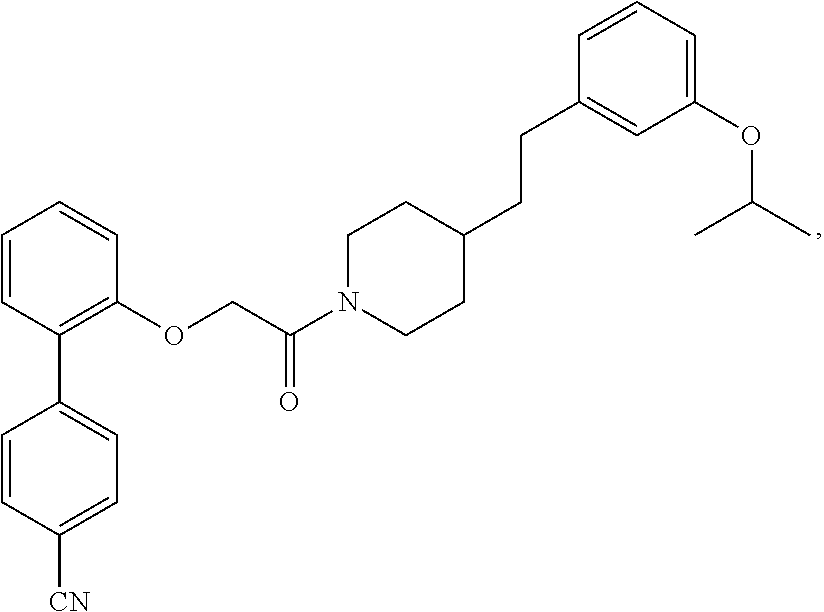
C1=CC([CN])=CC=C1C1=C(OCC(N2CCC(CCC3=CC(OC(C)C)=CC=C3)CC2)=O)C=CC=C1
